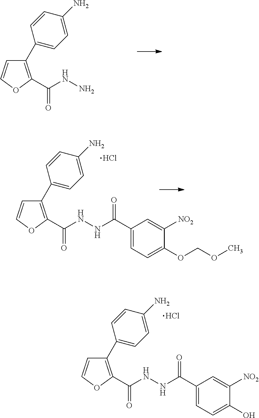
C1=COC(C(NN)=O)=C1C1=CC=C(N)C=C1.C1=COC(C(NNC(=O)C2=CC=C(OCOC)C([NO2])=C2)=O)=C1C1=CC=C(N)C=C1.Cl.C1=COC(C(NNC(=O)C2=CC=C(O)C([NO2])=C2)=O)=C1C1=CC=C(N)C=C1.Cl
